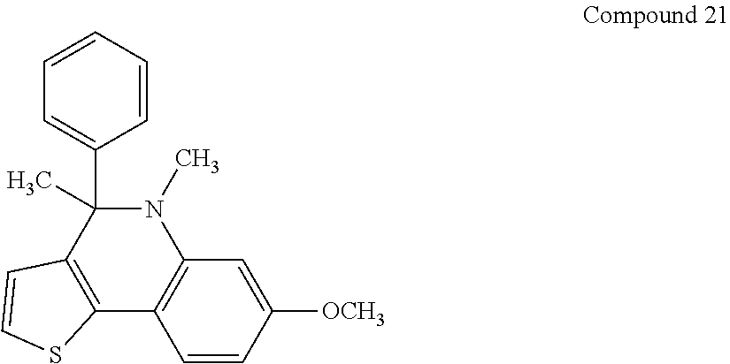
C1=CC([OCH3])=CC2=C1C1=C(C(C3=CC=CC=C3)(C)N2C)C=CS1
